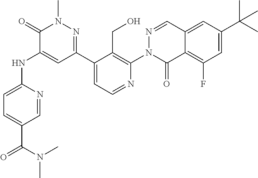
O=C(N(C)C)C1=CC=C(NC2=CC(C3=CC=NC(N4C(=O)C5=C(F)C=C(C(C)(C)C)C=C5C=N4)=C3CO)=NN(C)C2=O)N=C1
